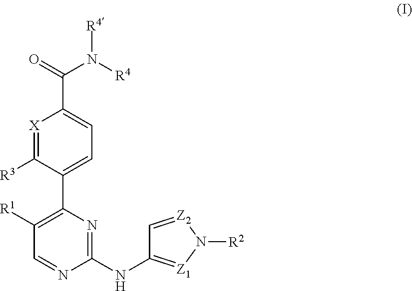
C1(NC2=[Z1]N([R2])[Z2]=C2)=NC(C2=CC=C(C(N([R4])[R4])=O)[X]=C2[R3])=C([R1])C=N1
